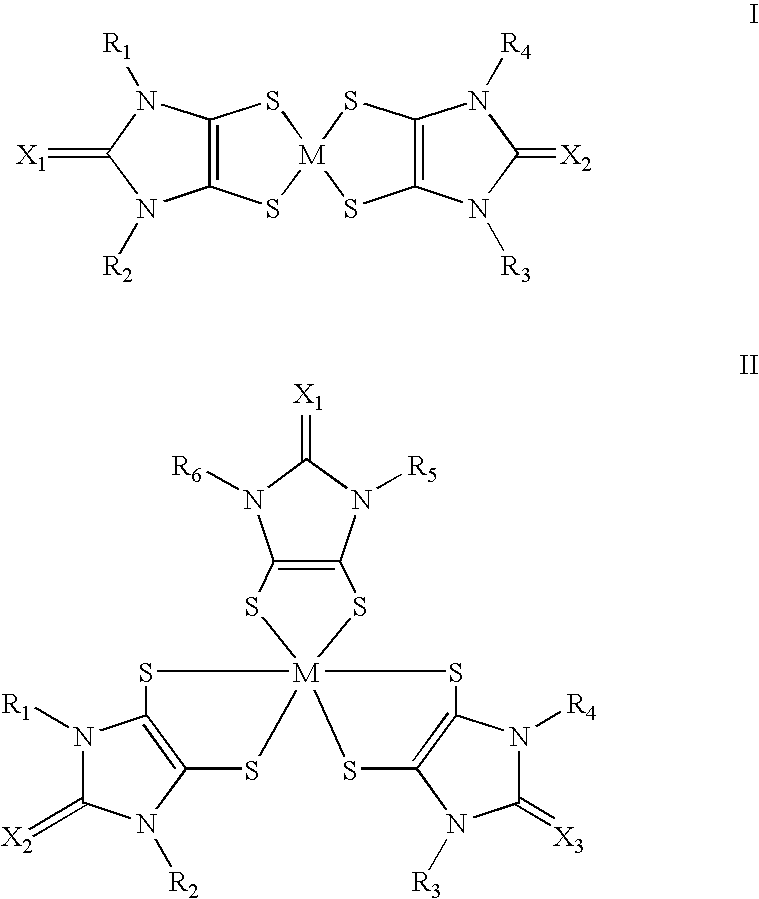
C12=C(S[M]3(S1)SC1=C(S3)N([R4])C(=[X2])N1[R3])N([R2])C(=[X1])N2[R1].C12=C(N([R5])C(=[X1])N1[R6])S[M]13(S2)(SC2=C(N([R2])C(=[X2])N2[R1])S1)SC1=C(N([R3])C(=[X3])N1[R4])S3
